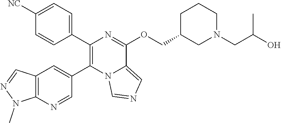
C1=CC(C2=C(C3=CC4=C(N=C3)N(C)N=C4)N3C(=CN=C3)C(OCC3CN(CC(O)C)CCC3)=N2)=CC=C1[NC]
